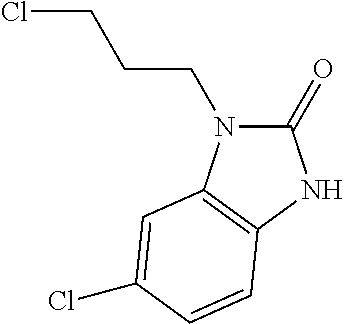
C1(=O)N(CCCCl)C2=C(N1)C=CC(Cl)=C2
